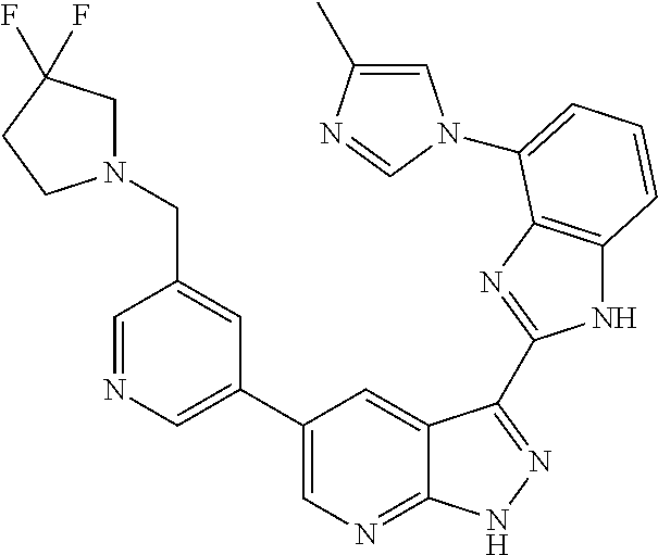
C1(C2=CN=CC(CN3CC(F)(F)CC3)=C2)=CN=C2C(=C1)C(C1=NC3=C(N1)C=CC=C3N1C=C(C)N=C1)=NN2
